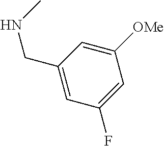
C1=C([OMe])C=C(F)C=C1CNC
